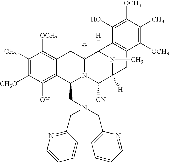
C1(C)=C([CH3O])C(O)=C2C(=C1[OCH3])CC1([H])N(C2CN(CC2=NC=CC=C2)CC2=CC=CC=N2)C([CN])C2([H])N(C)C1([H])C1=C(C2)C([OCH3])=C(C)C([OCH3])=C1O
